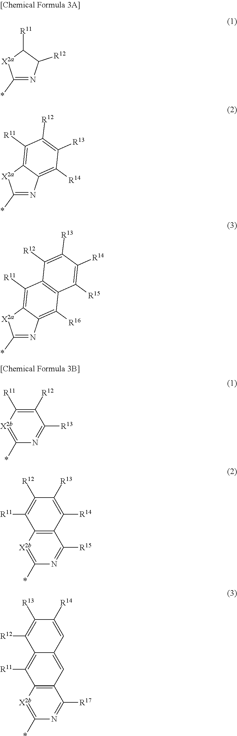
C1(*)=NC([R12])C([R11])[X2a]1.C1(*)=NC2=C([R14])C([R13])=C([R12])C([R11])=C2[X2a]1.C1(*)=NC2=C([R16])C3=C(C([R11])=C2[X2a]1)C([R12])=C([R13])C([R14])=C3[R15].C1([R12])=C([R11])[X2b]=C(*)N=C1[R13].C12=C([X2b]=C(*)N=C1[R15])C([R11])=C([R12])C([R13])=C2[R14].C12=C([X2b]=C(*)N=C1[R17])C([R11])=C1C(=C2)C=C([R14])C([R13])=C1[R12]
